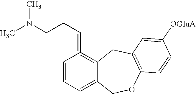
C1=CC=C2C(=C1=CCCN(C)C)CC1=C(OC2)C=CC([OGluA])=C1
